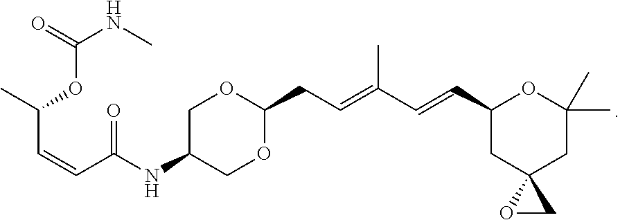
O=C(NC)OC(C=CC(NC1COC(CC=C(C=CC2CC3(CC(C)(C)O2)OC3)C)OC1)=O)C
